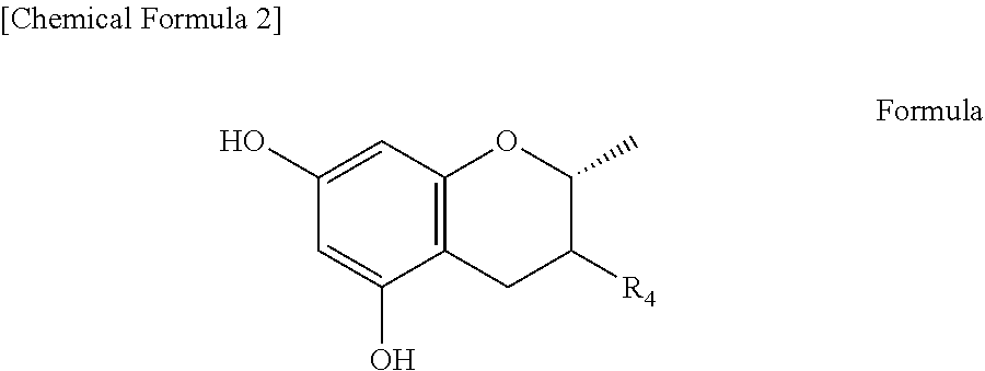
C12=C(C=C(O)C=C1O)OC(C)C([R4])C2
